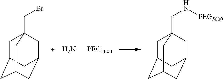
C1C2CC3CC(CC1(CBr)C3)C2.N[PEG5000].C1C2CC3CC(CC1(CN[PEG5000])C3)C2
